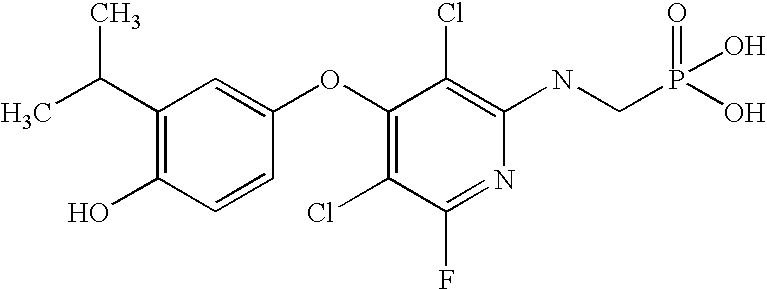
OC1=C(C(C)C)C=C(OC2=C(Cl)C(F)=NC(NCP(O)(=O)O)=C2Cl)C=C1
